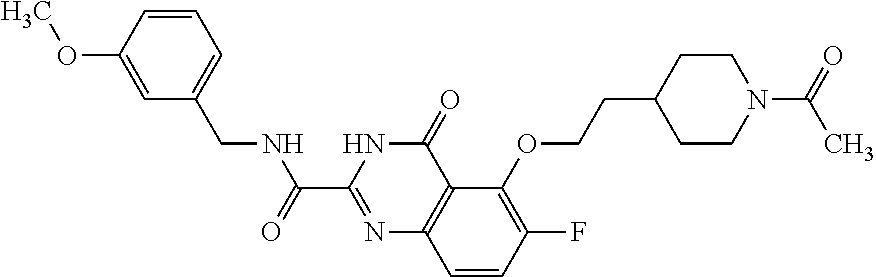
C1=CC(OC)=CC(CNC(C2=NC3=C(C(=O)N2)C(OCCC2CCN(C(C)=O)CC2)=C(F)C=C3)=O)=C1
